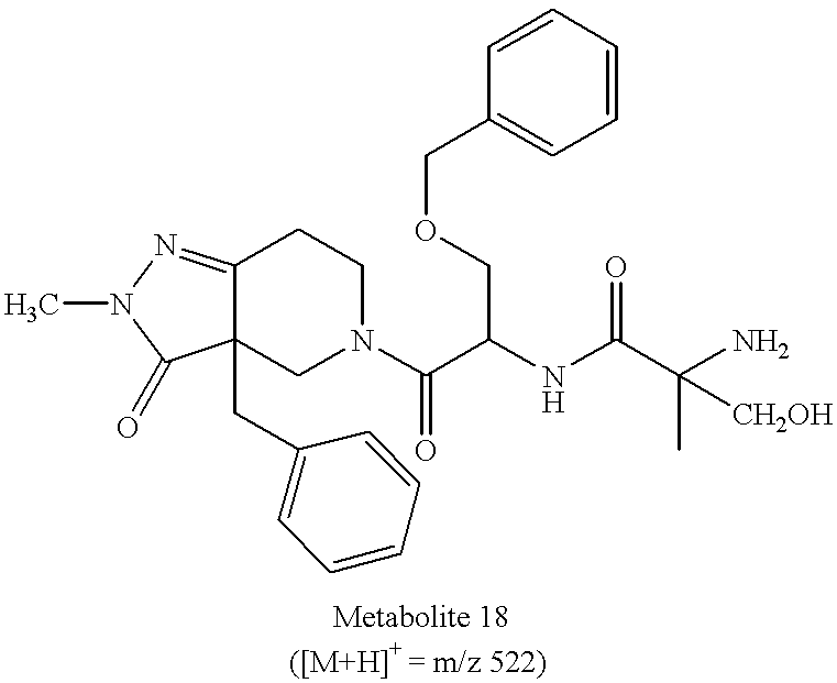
C(C(NC(C(N)(C)[CH2OH])=O)C(N1CCC2=NN(C)C(=O)C2(CC2=CC=CC=C2)C1)=O)OCC1=CC=CC=C1
